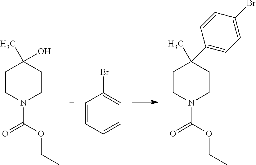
C1CN(C(OCC)=O)CCC1(O)C.C1=CC=CC=C1Br.C1CN(C(OCC)=O)CCC1(C1=CC=C(Br)C=C1)C
